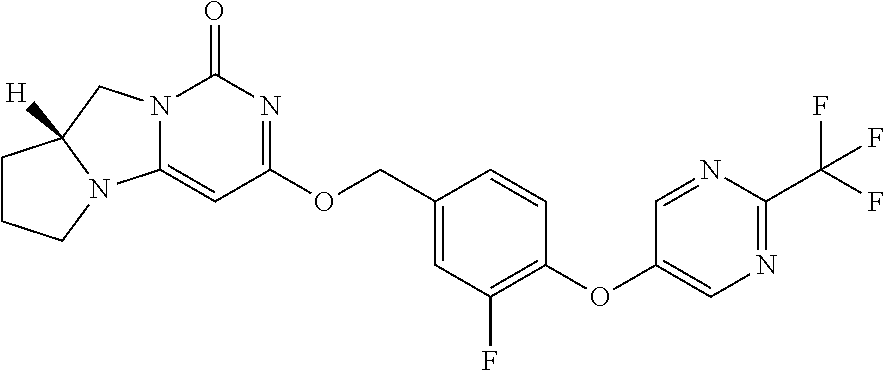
O(C1=C(F)C=C(COC2=NC(=O)N3C(=C2)N2C([H])(C3)CCC2)C=C1)C1=CN=C(C(F)(F)F)N=C1
